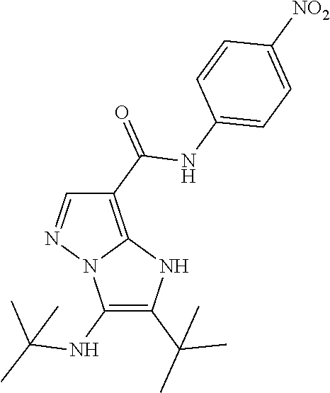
C1(C(=O)NC2=CC=C([NO2])C=C2)=C2N(N=C1)C(NC(C)(C)C)=C(C(C)(C)C)N2
